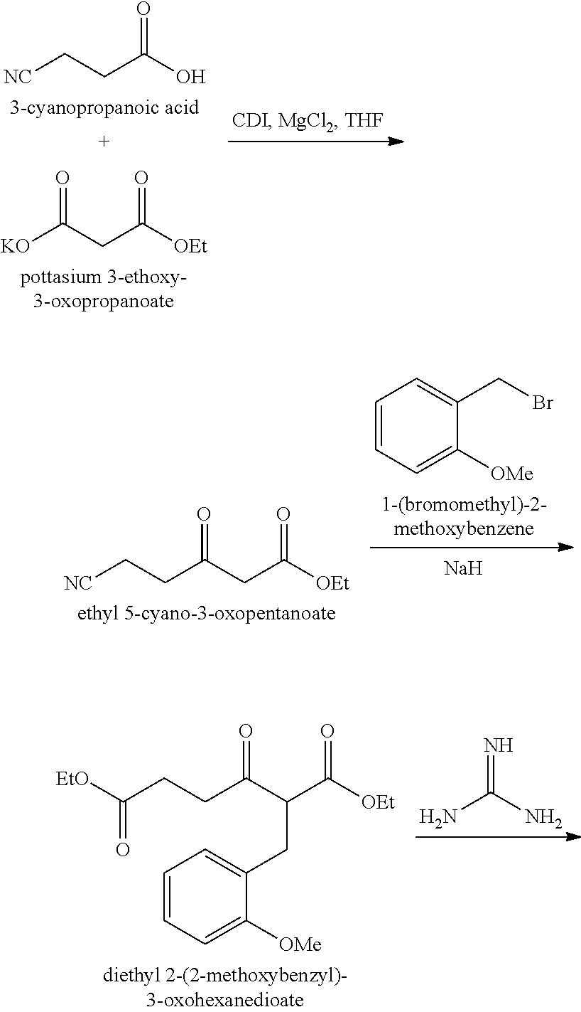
OC(=O)CC[NC].[OEt]C(=O)CC(=O)[KO].NC(=N)N.[OEt]C(=O)C(C(=O)CCC([EtO])=O)CC1=CC=CC=C1[OMe].[OEt]C(=O)CC(=O)CC[NC].C1=CC=C([OMe])C(CBr)=C1.[Na]
